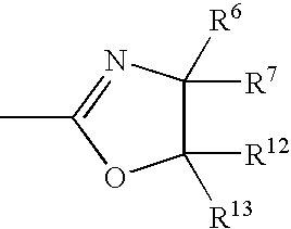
C1([R12])([R13])C([R7])([R6])N=C(C)O1
